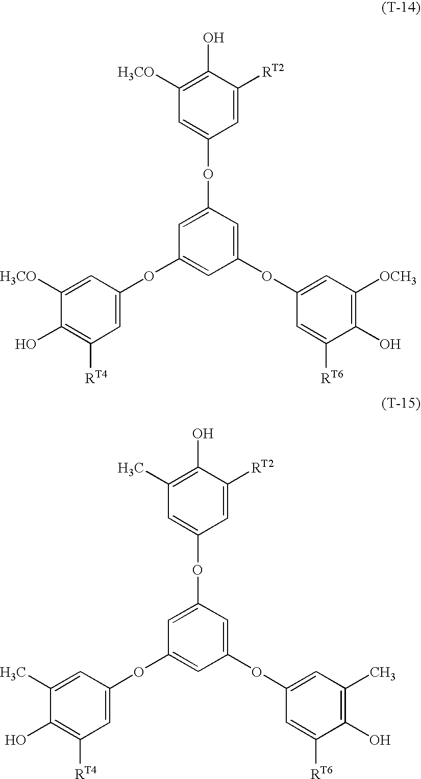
C1(C)=C(O)C([RT2])=CC(OC2=CC(OC3=CC([RT4])=C(O)C(C)=C3)=CC(OC3=CC(C)=C(O)C([RT6])=C3)=C2)=C1.C1([H3CO])=C(O)C([RT2])=CC(OC2=CC(OC3=CC([RT4])=C(O)C([H3CO])=C3)=CC(OC3=CC([OCH3])=C(O)C([RT6])=C3)=C2)=C1
